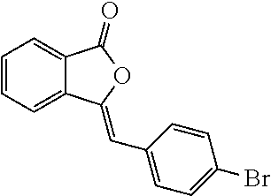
C1=CC=C2C(=C1)C(=O)OC2=CC1=CC=C(Br)C=C1
